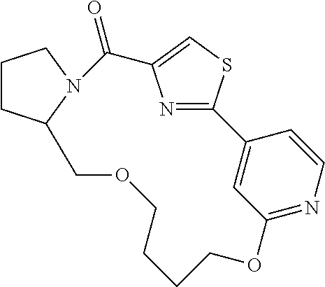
C1CC2N(C1)C(=O)C1=CSC(=N1)C1=CC(=NC=C1)OCCCCOC2
